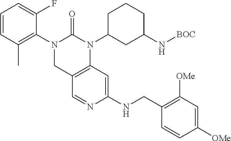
C1C2=C(N(C3CC(N[BOC])CCC3)C(=O)N1C1=C(C)C=CC=C1F)C=C(NCC1=C([OMe])C=C([OMe])C=C1)N=C2
